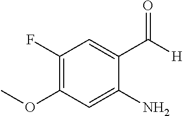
C1(F)=C(OC)C=C(N)C(C([H])=O)=C1
